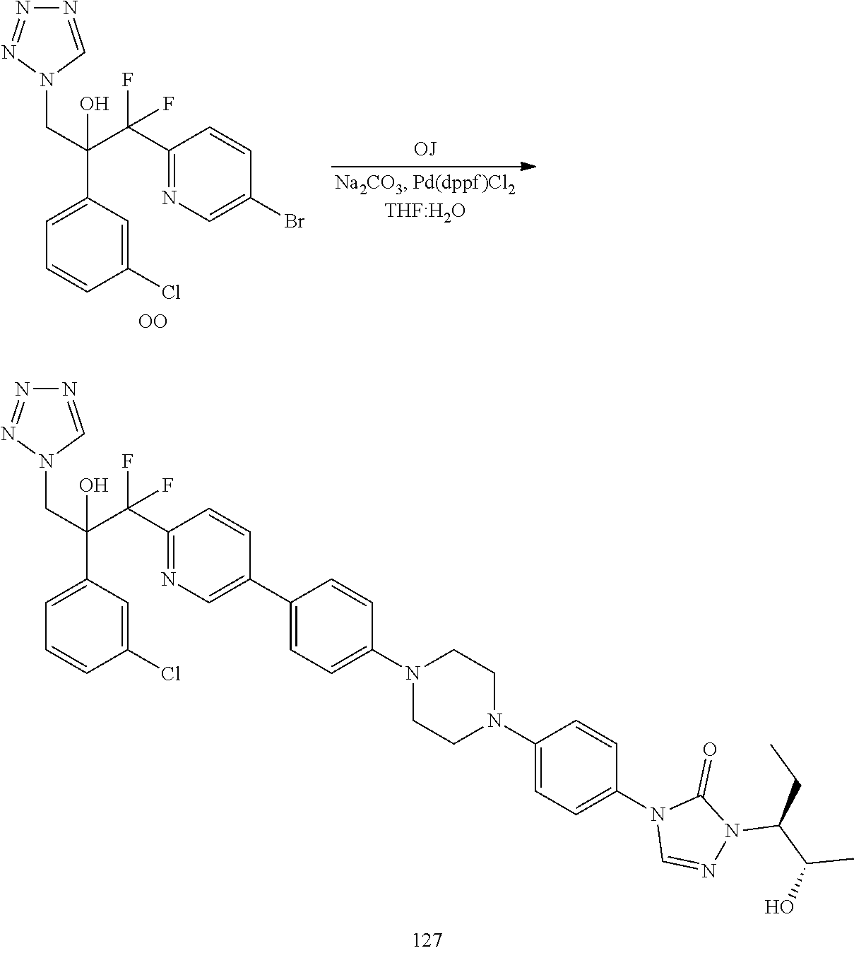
N1=CN(CC(C2=CC=CC(Cl)=C2)(C(C2=NC=C(C3=CC=C(N4CCN(C5=CC=C(N6C=NN(C(C(O)C)CC)C6=O)C=C5)CC4)C=C3)C=C2)(F)F)O)N=N1.N1=CN(CC(C2=CC=CC(Cl)=C2)(C(C2=NC=C(Br)C=C2)(F)F)O)N=N1.[OO]
